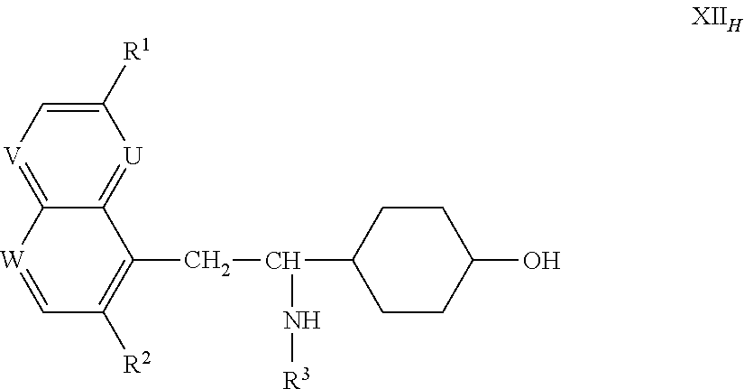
C1([R1])=C[V]=C2C(=[U]1)C(CC(N[R3])C1CCC(O)CC1)=C([R2])C=[W]2
